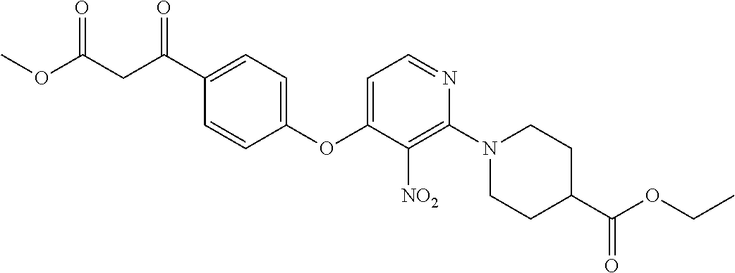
C1(C(CC(OC)=O)=O)=CC=C(OC2=CC=NC(N3CCC(C(OCC)=O)CC3)=C2[NO2])C=C1
